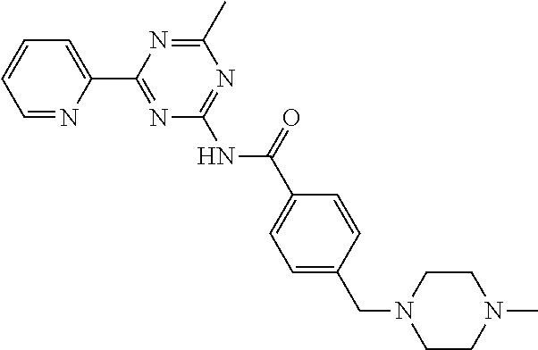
C1=NC(C2=NC(NC(C3=CC=C(CN4CCN(C)CC4)C=C3)=O)=NC(C)=N2)=CC=C1
